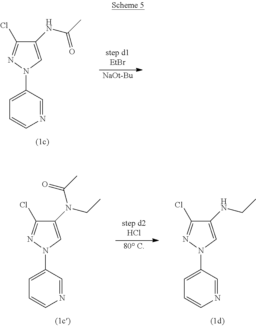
C1(NC(C)=O)=CN(C2=CC=CN=C2)N=C1Cl.[NaOt-Bu].C1(N(CC)C(C)=O)=CN(C2=CC=CN=C2)N=C1Cl.[80 C].C1(NCC)=CN(C2=CC=CN=C2)N=C1Cl
